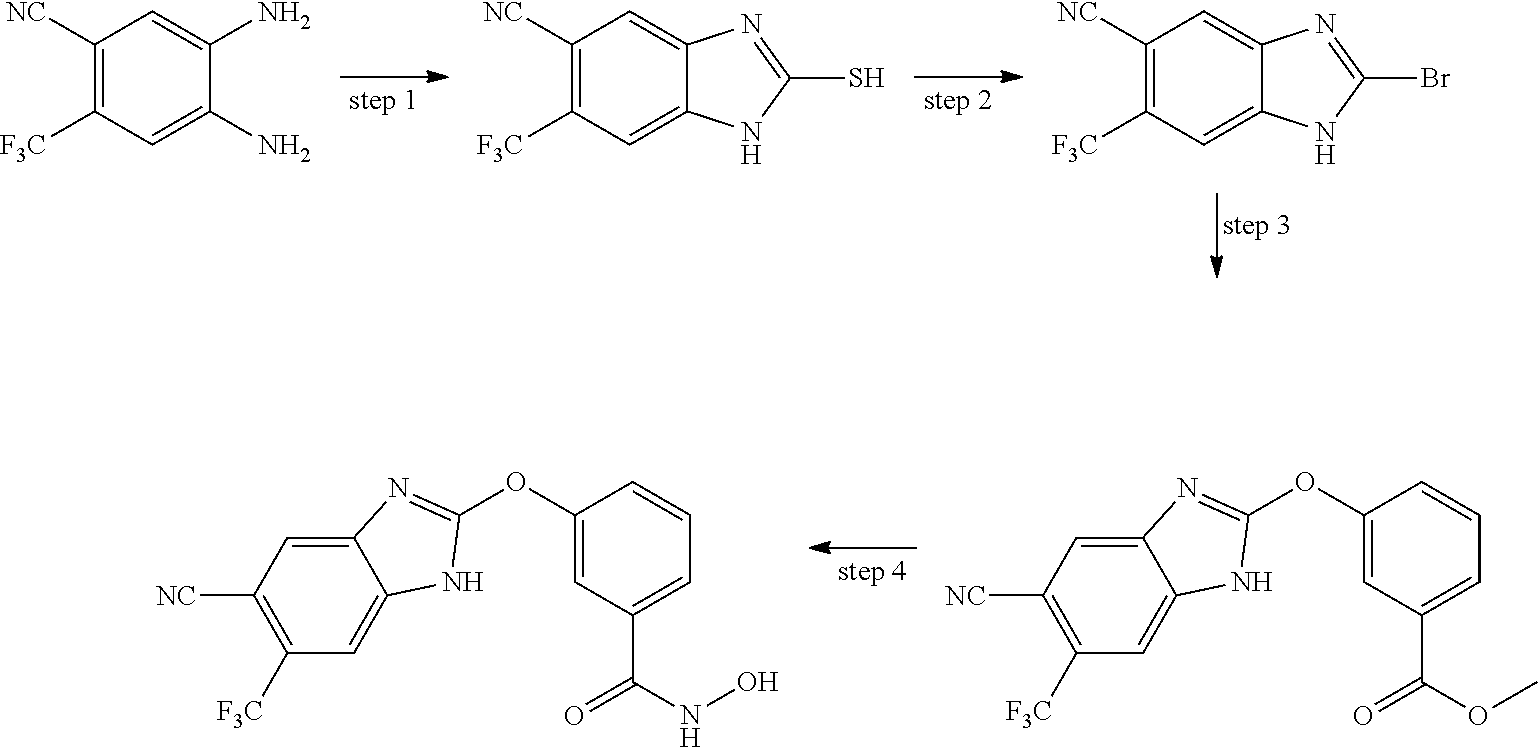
C1([F3C])=C([NC])C=C2C(=C1)NC(OC1=CC(C(NO)=O)=CC=C1)=N2.C1([F3C])=C([NC])C=C2C(=C1)NC(OC1=CC(C(OC)=O)=CC=C1)=N2.C1([NC])=C([F3C])C=C(N)C(N)=C1.C1([NC])=C([F3C])C=C2C(=C1)N=C(S)N2.C1([NC])=C([F3C])C=C2C(=C1)N=C(Br)N2
